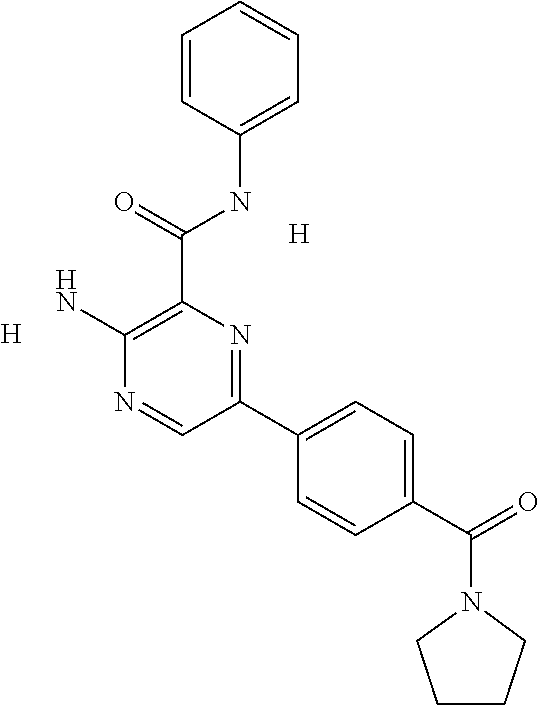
[H].[H].C1(C(NC2=CC=CC=C2)=O)=C(N)N=CC(C2=CC=C(C(=O)N3CCCC3)C=C2)=N1
